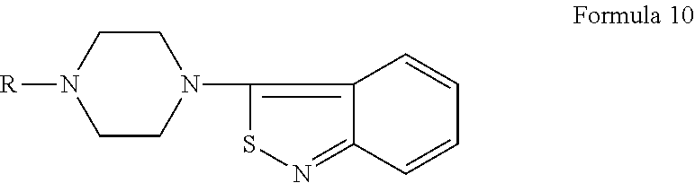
[R]N1CCN(C2=C3C(=NS2)C=CC=C3)CC1
